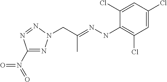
C1(N(=O)=O)=NN(CC(C)=NNC2=C(Cl)C=C(Cl)C=C2Cl)N=N1
